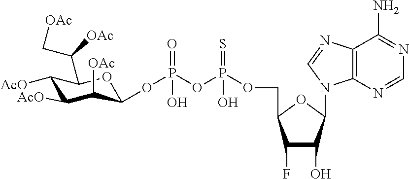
C1([AcO])C([AcO])C([OAc])C(OP(OP(OCC2OC(N3C4=C(C(N)=NC=N4)N=C3)C(O)C2F)(=S)O)(=O)O)OC1C(C[OAc])[OAc]
